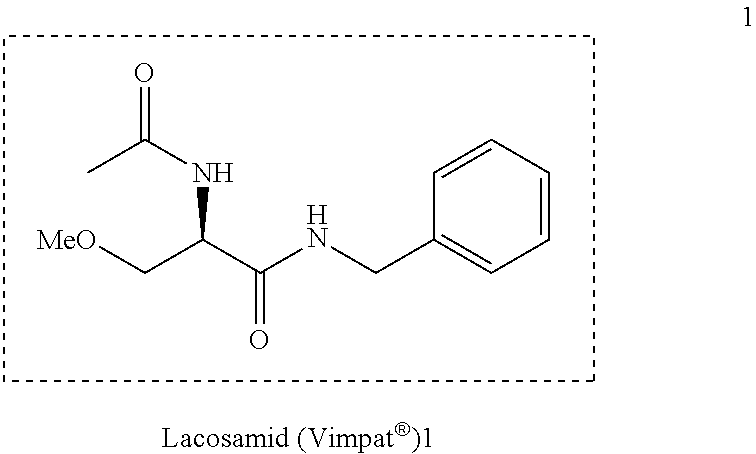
C1=CC=CC=C1CNC(C(NC(C)=O)C[MeO])=O
